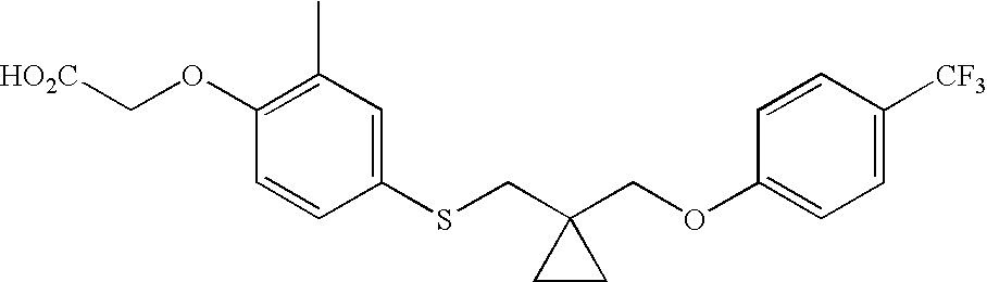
C(OC1=C(C)C=C(SCC2(COC3=CC=C([CF3])C=C3)CC2)C=C1)[HO2C]
